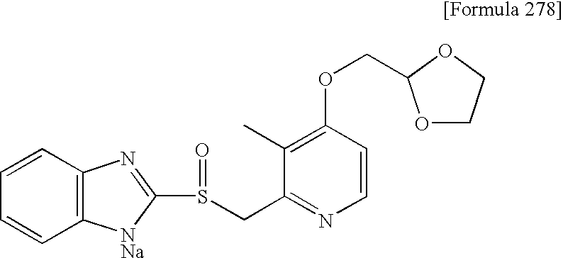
C1=CC2=C(C=C1)[NNa]C(S(CC1=NC=CC(OCC3OCCO3)=C1C)=O)=N2
